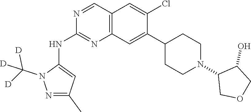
C1=C(NC2=NC3=C(C=C(Cl)C(C4CCN(C5C(O)COC5)CC4)=C3)C=N2)N(C([D])([D])[D])N=C1C
